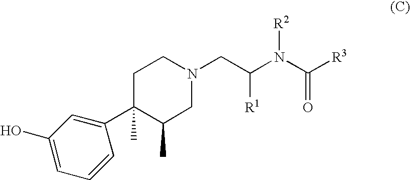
C1(O)=CC=CC(C2(C)CCN(CC(N(C([R3])=O)[R2])[R1])CC2C)=C1
